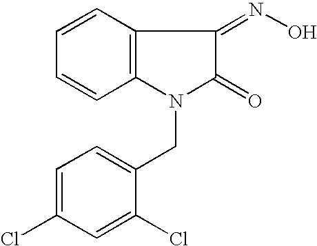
C1=CC2=C(C=C1)N(CC1=CC=C(Cl)C=C1Cl)C(=O)C2=NO
